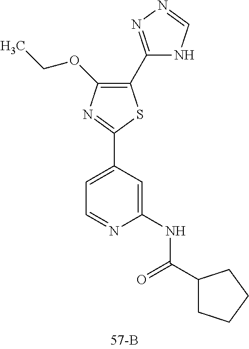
C1(C2=NN=CN2)=C(OCC)N=C(C2=CC=NC(NC(C3CCCC3)=O)=C2)S1
